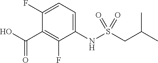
OC(=O)C1=C(F)C(NS(CC(C)C)(=O)=O)=CC=C1F
